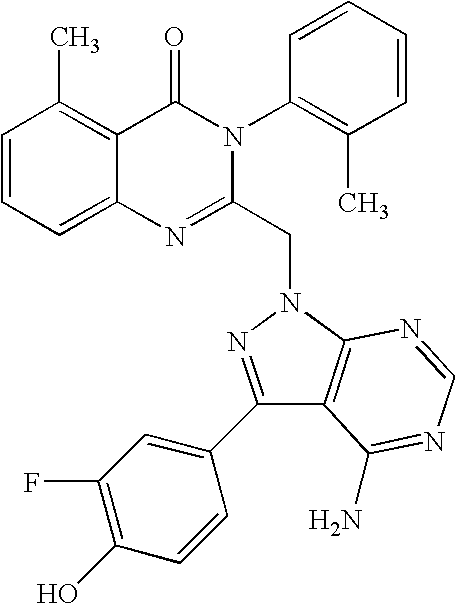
C1=CC=C2C(=C1C)C(=O)N(C1=C(C)C=CC=C1)C(CN1N=C(C3=CC(F)=C(O)C=C3)C3=C1N=CN=C3N)=N2
